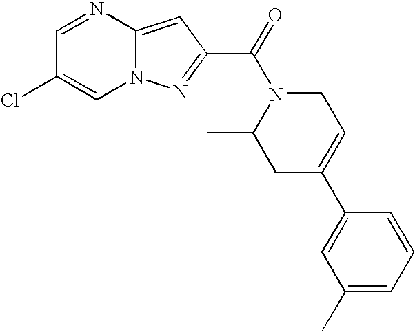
C1=NC2=CC(C(=O)N3C(C)CC(C4=CC(C)=CC=C4)=CC3)=NN2C=C1Cl
